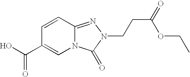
N12C(=NN(CCC(=O)OCC)C1=O)C=CC(C(O)=O)=C2
